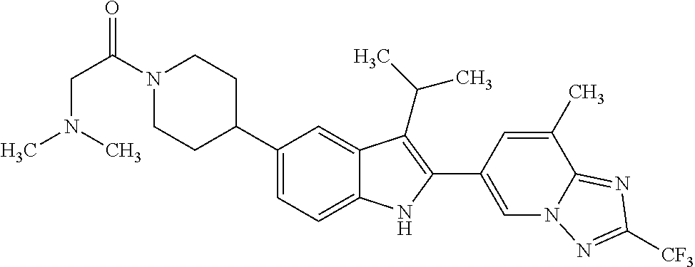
C(N1CCC(C2=CC=C3C(=C2)C(C(C)C)=C(C2=CN4C(=NC([CF3])=N4)C(C)=C2)N3)CC1)(=O)CN(C)C
